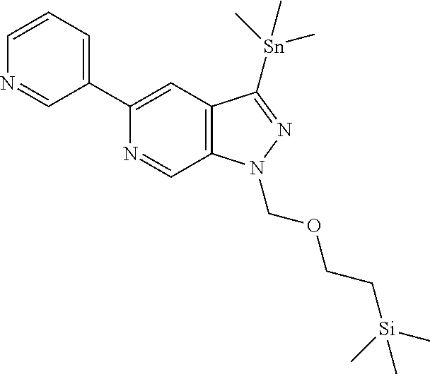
N1=CC2=C(C=C1C1=CC=CN=C1)C([Sn](C)(C)C)=NN2COCC[Si](C)(C)C
